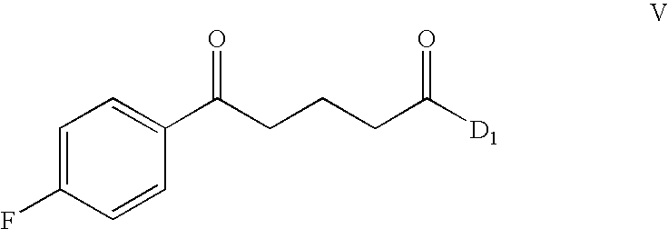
C1=C(F)C=CC(C(CCCC([D1])=O)=O)=C1
